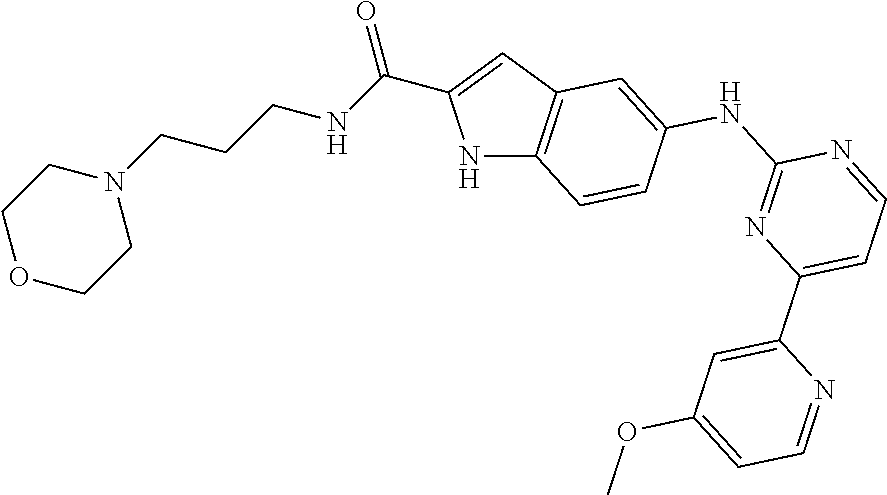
N1C2=C(C=C1C(NCCCN1CCOCC1)=O)C=C(NC1=NC(C3=CC(OC)=CC=N3)=CC=N1)C=C2
